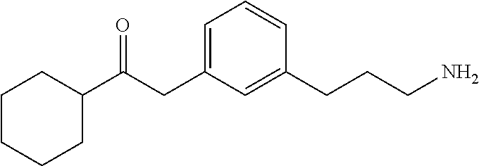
C1CCCC(C(CC2=CC=CC(CCCN)=C2)=O)C1
